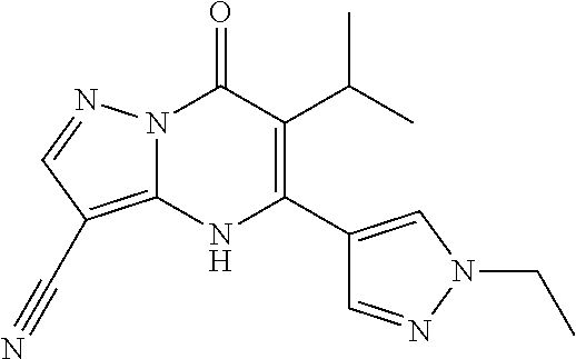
N12C(=C(C#N)C=N1)NC(C1=CN(CC)N=C1)=C(C(C)C)C2=O
